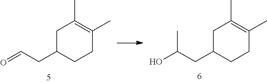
C1C(CC=O)CCC(C)=C1C.C1C(CC(O)C)CCC(C)=C1C
